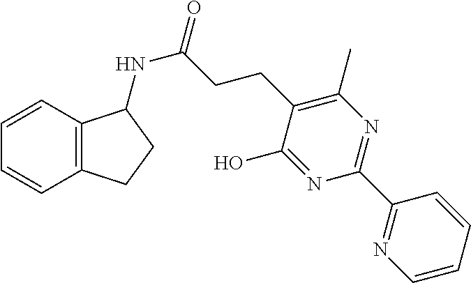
C12=C(CCC1NC(=O)CCC1=C(C)N=C(C3=NC=CC=C3)N=C1O)C=CC=C2
